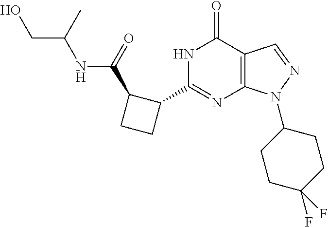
C12=C(N(C3CCC(F)(F)CC3)N=C1)N=C(C1C(C(=O)NC(CO)C)CC1)NC2=O
